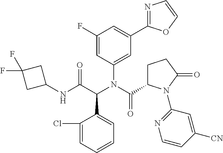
C1(N(C(=O)C2CCC(=O)N2C2=NC=CC([CN])=C2)C(C(NC2CC(F)(F)C2)=O)C2=CC=CC=C2Cl)=CC(C2=NC=CO2)=CC(F)=C1
